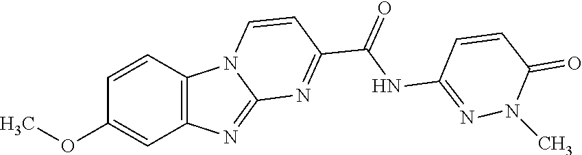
C12=C(C=CC(OC)=C1)N1C(=N2)N=C(C(NC2=NN(C)C(=O)C=C2)=O)C=C1
